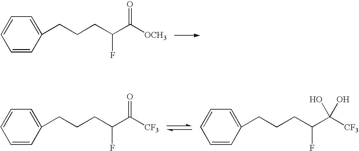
C1=C(CCCC(C([OCH3])=O)F)C=CC=C1.C1=C(CCCC(C([CF3])=O)F)C=CC=C1.C1=C(CCCC(C([CF3])(O)O)F)C=CC=C1
